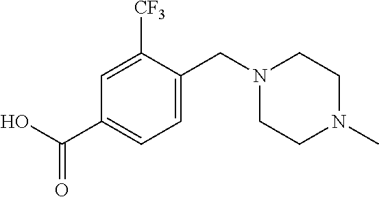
C1(CN2CCN(C)CC2)=CC=C(C(=O)O)C=C1[CF3]
